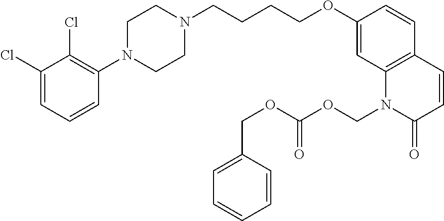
C1(Cl)=CC=CC(N2CCN(CCCCOC3=CC4=C(C=C3)C=CC(=O)N4COC(=O)OCC3=CC=CC=C3)CC2)=C1Cl
